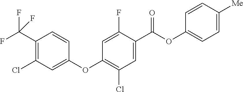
C1=C(F)C(C(OC2=CC=C([Me])C=C2)=O)=CC(Cl)=C1OC1=CC(Cl)=C(C(F)(F)F)C=C1
